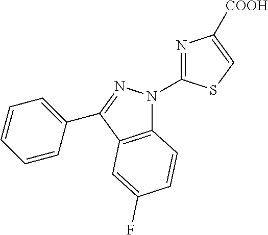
C12=C(C(C3=CC=CC=C3)=NN1C1=NC([COOH])=CS1)C=C(F)C=C2
